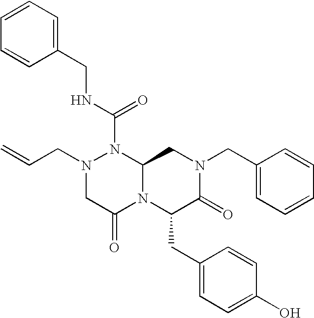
N(C(N1N(CC=C)CC(=O)N2C1CN(CC1=CC=CC=C1)C(=O)C2CC1=CC=C(O)C=C1)=O)CC1=CC=CC=C1
